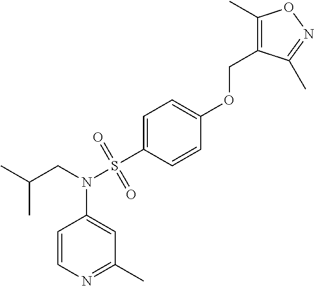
C1=CN=C(C)C=C1N(CC(C)C)S(C1=CC=C(OCC2=C(C)ON=C2C)C=C1)(=O)=O
